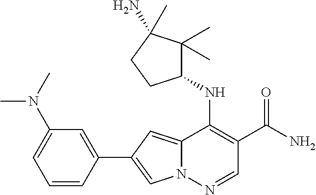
N12C(=CC(C3=CC(N(C)C)=CC=C3)=C1)C(NC1C(C)(C)C(N)(C)CC1)=C(C(N)=O)C=N2
